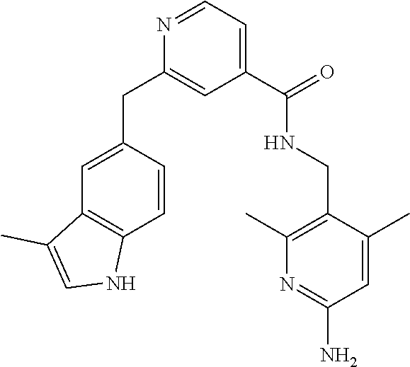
N1=CC=C(C(NCC2=C(C)N=C(N)C=C2C)=O)C=C1CC1=CC2=C(C=C1)NC=C2C
